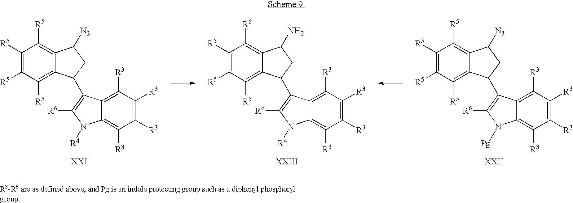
C1([R3])=C([R3])C([R3])=C2C(=C1[R3])C(C1C3=C([R5])C([R5])=C([R5])C([R5])=C3C([N3])C1)=C([R6])N2[R4].C1([R3])=C([R3])C([R3])=C2C(=C1[R3])C(C1C3=C([R5])C([R5])=C([R5])C([R5])=C3C(N)C1)=C([R6])N2[R4].C1([R3])=C([R3])C([R3])=C2C(=C1[R3])C(C1C3=C([R5])C([R5])=C([R5])C([R5])=C3C([N3])C1)=C([R6])N2[Pg]
